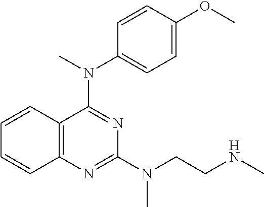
C12=C(N=C(N(CCNC)C)N=C1N(C)C1=CC=C(OC)C=C1)C=CC=C2
